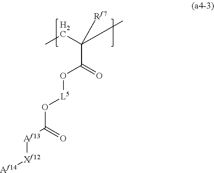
C(C(O[L5]OC([Af13][Xf12][Af14])=O)=O)(CC)(C)[Rf7]
